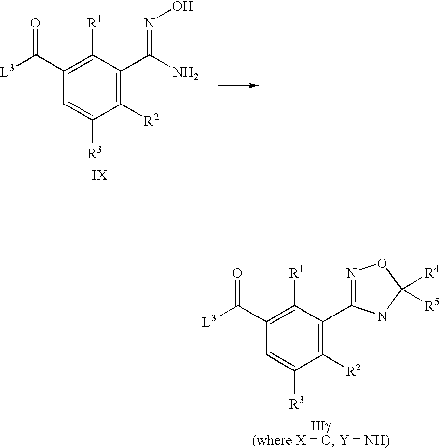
C1([R2])=C(C2=NOC([R4])([R5])N2)C([R1])=C(C([L3])=O)C=C1[R3].C1([R2])=C(C(N)=NO)C([R1])=C(C([L3])=O)C=C1[R3]
